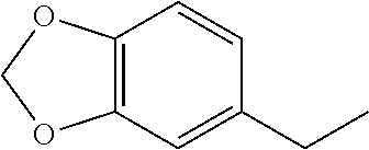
C12=C(C=C(CC)C=C1)OCO2
